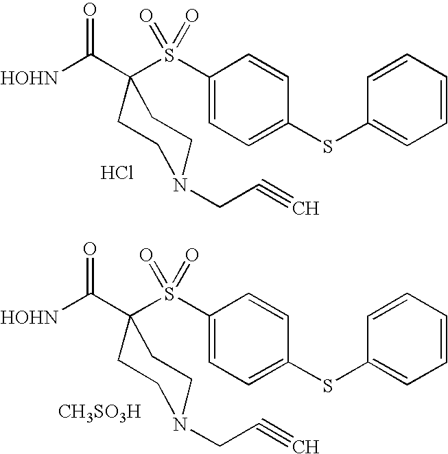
[HOHN]C(C1(S(C2=CC=C(SC3=CC=CC=C3)C=C2)(=O)=O)CCN(CC#C)CC1)=O.Cl.[HOHN]C(C1(S(C2=CC=C(SC3=CC=CC=C3)C=C2)(=O)=O)CCN(CC#C)CC1)=O.[CH3SO3H]
